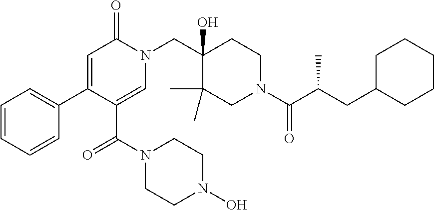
N1(CC2(O)C(C)(C)CN(C(=O)C(C)CC3CCCCC3)CC2)C(=O)C=C(C2=CC=CC=C2)C(C(=O)N2CCN(O)CC2)=C1
